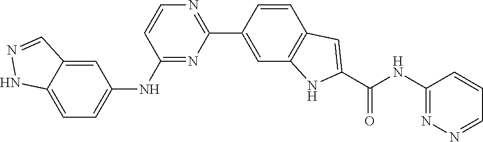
N1=CC=CC(NC(C2=CC3=C(N2)C=C(C2=NC=CC(NC4=CC=C5NN=CC5=C4)=N2)C=C3)=O)=N1
